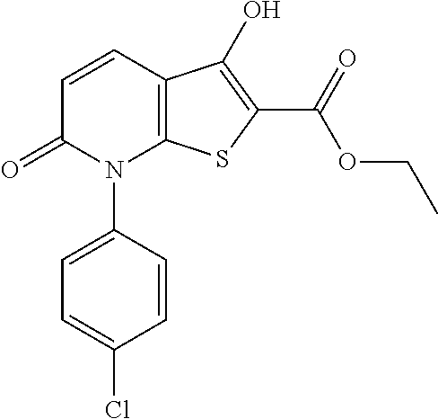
C1=CC2=C(N(C3=CC=C(Cl)C=C3)C1=O)SC(C(OCC)=O)=C2O
